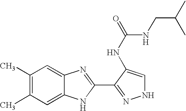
C1(C)=C(C)C=C2C(=C1)N=C(C1=NNC=C1NC(NCC(C)C)=O)N2
